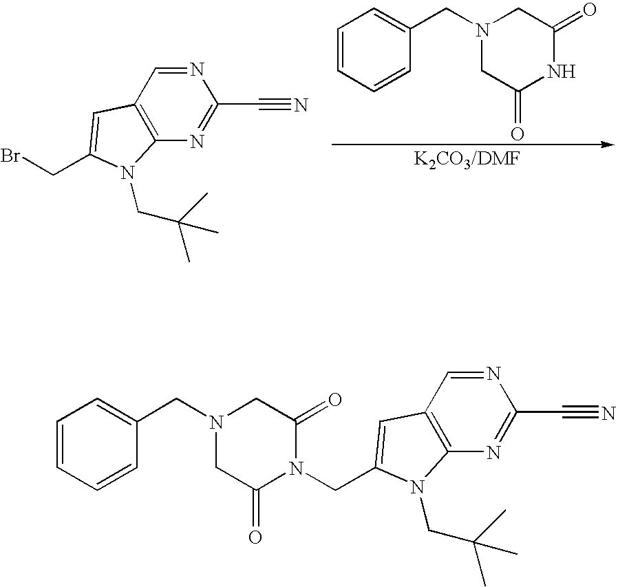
N1(CC2=CC=CC=C2)CC(=O)NC(=O)C1.N1=CC2=C(N=C1C#N)N(CC(C)(C)C)C(CBr)=C2.N1(CC2=CC=CC=C2)CC(=O)N(CC2=CC3=C(N=C(C#N)N=C3)N2CC(C)(C)C)C(=O)C1
